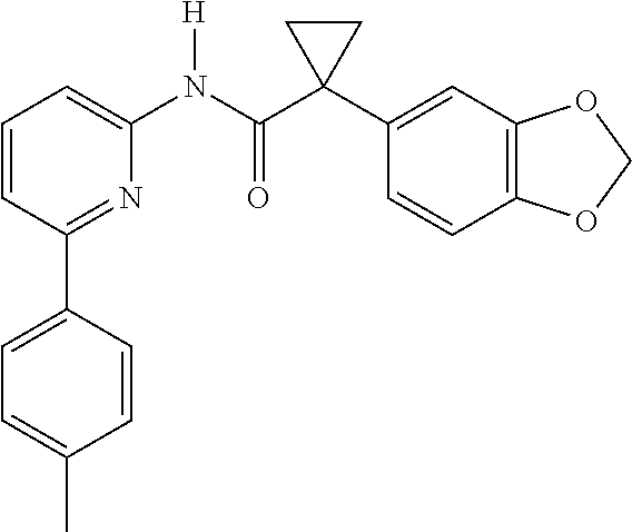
C1=CC(C2=CC=C(C)C=C2)=NC(N(C(C2(C3=CC4=C(C=C3)OCO4)CC2)=O)[H])=C1
